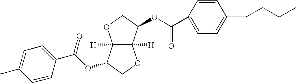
C1=C(C)C=CC(C(OC2C3([H])C([H])(C(OC(=O)C4=CC=C(CCCC)C=C4)CO3)OC2)=O)=C1
